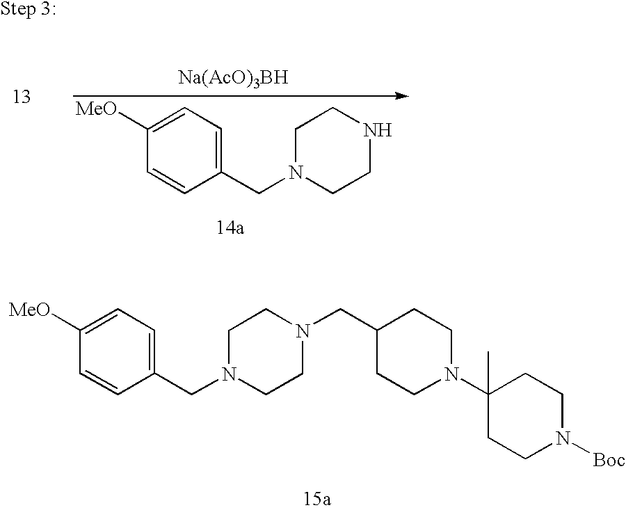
N1CCN(CC2=CC=C([MeO])C=C2)CC1.[Na(AcO)3BH].C1(N2CCC(CN3CCN(CC4=CC=C([MeO])C=C4)CC3)CC2)(C)CCN([Boc])CC1
